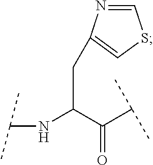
C(C(NC(C)C)C(=O)C(C)C)C1=CSC=N1
